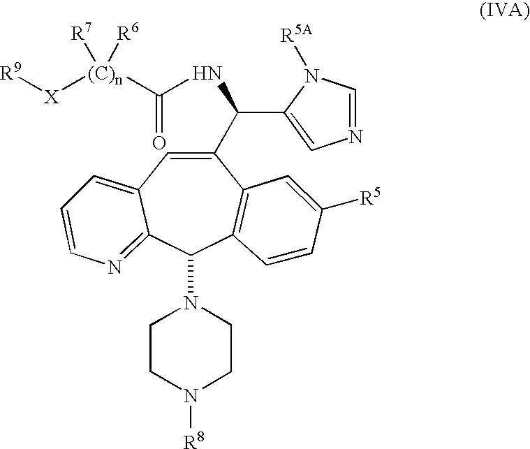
C1(C(NC([(C)n]([X][R9])([R7])[R6])=O)C2=CN=CN2[R5A])=CC2=CC=CN=C2C(N2CCN([R8])CC2)C2=C1C=C([R5])C=C2
